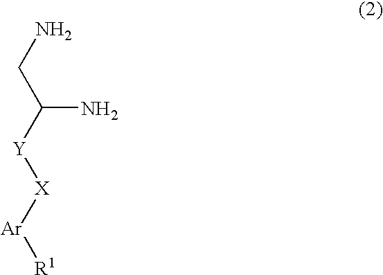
NCC(N)[Y][X][Ar][R1]
